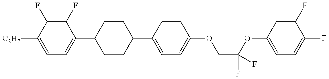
C1=C([C3H7])C(F)=C(F)C(C2CCC(C3=CC=C(OCC(OC4=CC=C(F)C(F)=C4)(F)F)C=C3)CC2)=C1
